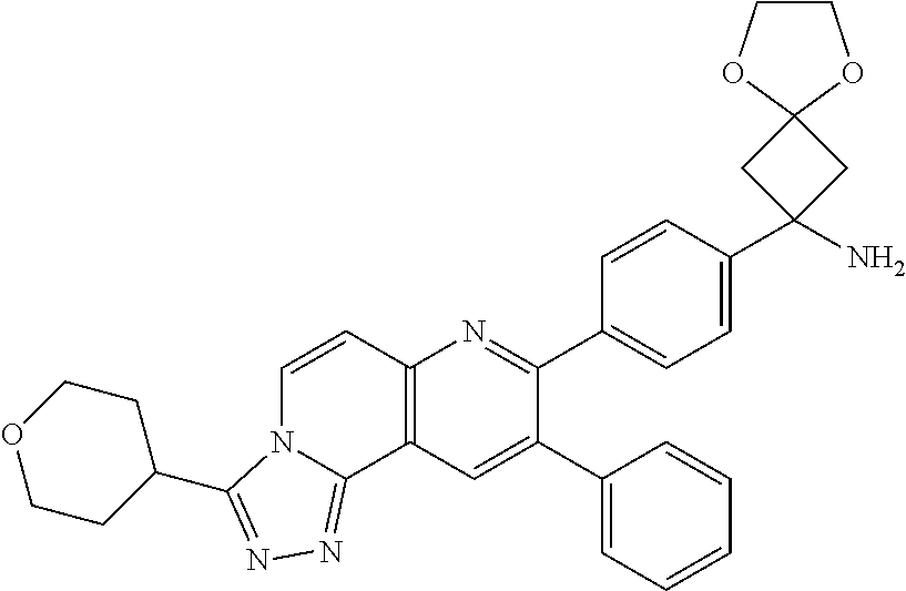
C1(C2=CC3=C(N=C2C2=CC=C(C4(N)CC5(C4)OCCO5)C=C2)C=CN2C3=NN=C2C2CCOCC2)=CC=CC=C1
